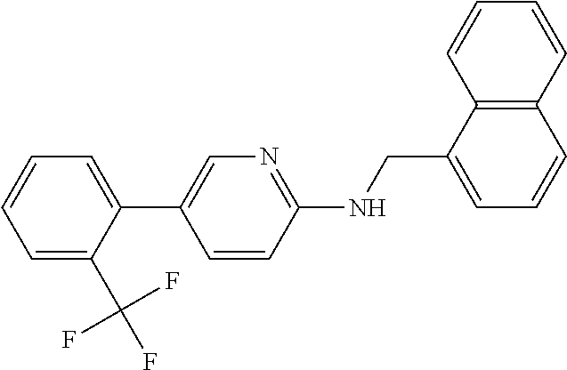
C1=C(C(F)(F)F)C(C2=CN=C(NCC3=CC=CC4=C3C=CC=C4)C=C2)=CC=C1
